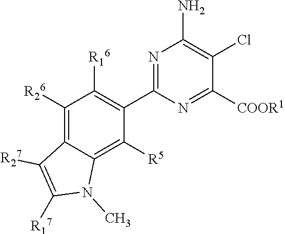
N1=C(C2=C([R16])C([R26])=C3C(=C2[R5])N(C)C([R17])=C3[R27])N=C([COOR1])C(Cl)=C1N
